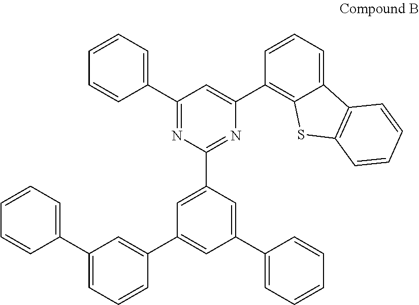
C1=CC=C(C2=NC(C3=CC(C4=CC(C5=CC=CC=C5)=CC=C4)=CC(C4=CC=CC=C4)=C3)=NC(C3=C4C(=CC=C3)C3=C(S4)C=CC=C3)=C2)C=C1
